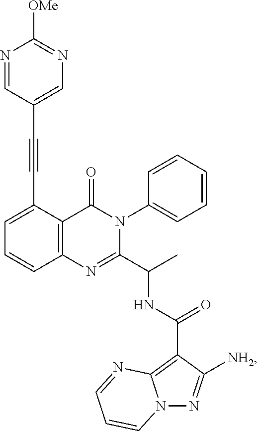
C1=C(C#CC2=CN=C([OMe])N=C2)C2=C(C=C1)N=C(C(C)NC(=O)C1=C3N(N=C1[NH2])C=CC=N3)N(C1=CC=CC=C1)C2=O
